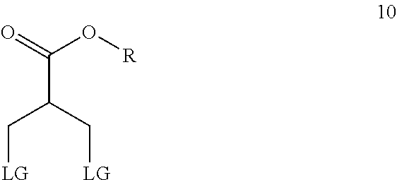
C(C(C[LG])C[LG])(=O)O[R]
